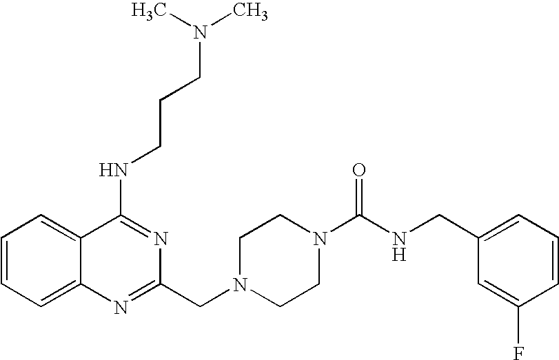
C1=CC=C2C(=C1)C(NCCCN(C)C)=NC(CN1CCN(C(NCC3=CC=CC(F)=C3)=O)CC1)=N2
